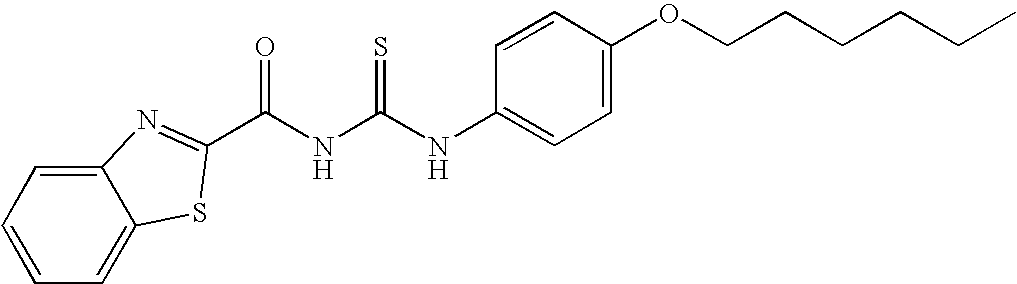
C12=CC=CC=C1SC(C(NC(NC1=CC=C(OCCCCCC)C=C1)=S)=O)=N2
